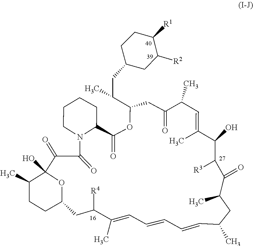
O=C1C2CCCCN2C(=O)C(=O)C2(O)C(C)CCC(CC([R4])C(C)=CC=CC=CC(C)CC(C)C(=O)C([R3])C(O)C(C)=CC(C)C(=O)CC(C(CC3CCC([R1])C([R2])C3)C)O1)O2
